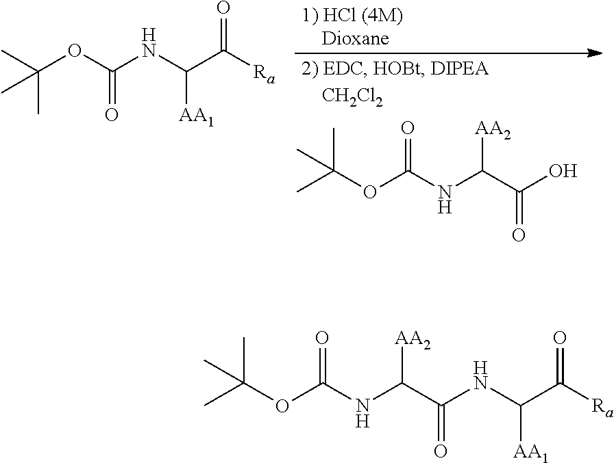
N(C(OC(C)(C)C)=O)C(C([Ra])=O)[AA1].N(C(OC(C)(C)C)=O)C(C(O)=O)[AA2].N(C(C(NC(OC(C)(C)C)=O)[AA2])=O)C(C([Ra])=O)[AA1]
